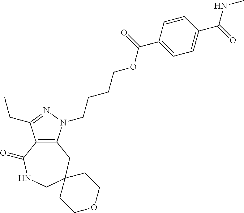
C12=C(CC3(CNC1=O)CCOCC3)N(CCCCOC(C1=CC=C(C(=O)NC)C=C1)=O)N=C2CC
